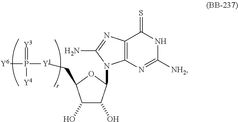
C1(O)C(O)C(N2C3=C(N=C2N)C(=S)NC([NH2])=N3)OC1C[Y1]P([Y6])(=[Y3])[Y4]
